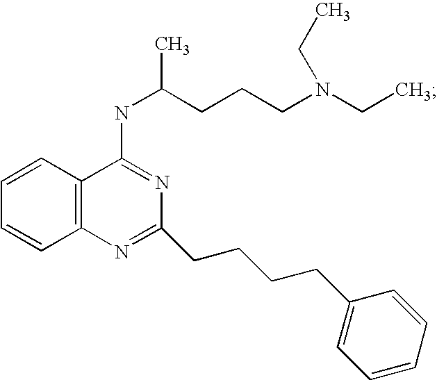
C1=CC2=C(C=C1)N=C(CCCCC1=CC=CC=C1)N=C2NC(CCCN(CC)CC)C
